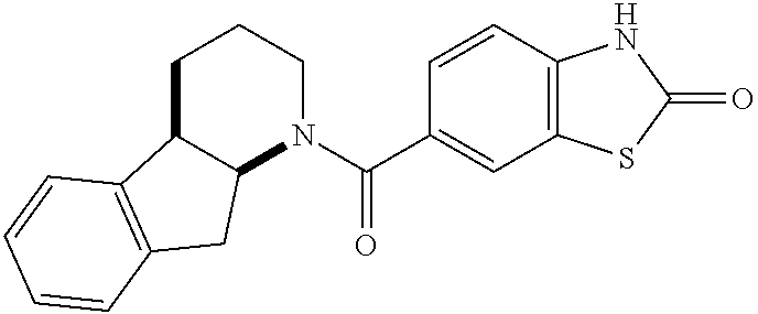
C12C(CCCN1C(C1=CC3=C(C=C1)NC(=O)S3)=O)C1=C(C2)C=CC=C1
